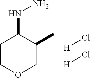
C1COCC(C)C1NN.[H]Cl.[H]Cl
